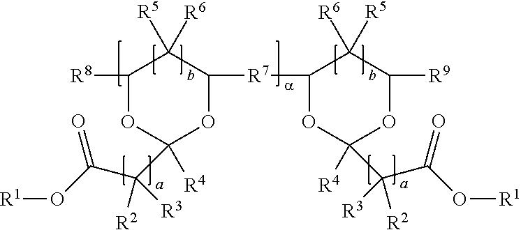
C1([R8])OC([R4])(C(C(O[R1])=O)([R2])[R3])OC([R7]C2OC([R4])(C(C(O[R1])=O)([R2])[R3])OC([R9])C2([R6])[R5])C1([R5])[R6]
